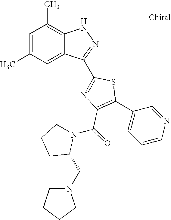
C1=C(C)C=C2C(=C1C)NN=C2C1=NC(C(N2CCCC2CN2CCCC2)=O)=C(C2=CC=CN=C2)S1
